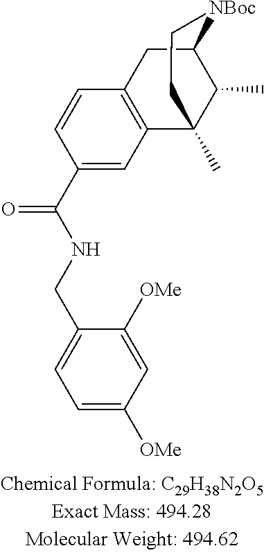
C1=CC(C(NCC2=CC=C([OMe])C=C2[OMe])=O)=CC2=C1CC1C(C)C2(C)CC[NBoc]1
